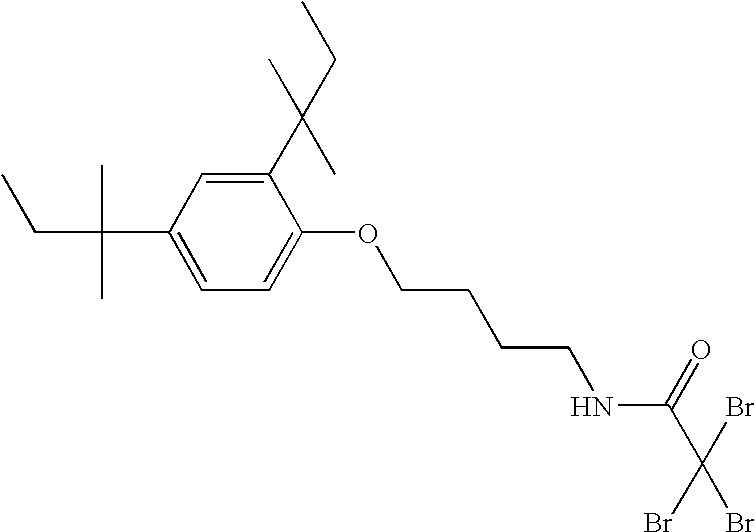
CCC(C)(C)C1=CC=C(OCCCCNC(C(Br)(Br)Br)=O)C(C(C)(C)CC)=C1
